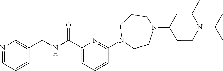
C1(C(NCC2=CN=CC=C2)=O)=CC=CC(N2CCN(C3CCN(C(C)C)C(C)C3)CCC2)=N1
